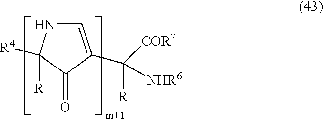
C1=C(C([R])([COR7])[NHR6])C(=O)C([R4])([R])N1
